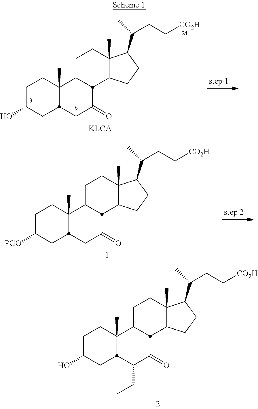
C1C(O)CC2C(C)(C1)C1CCC3(C)C(CCC3C(C)CC[CO2H])C1C(=O)C2.C1C([PGO])CC2C(C)(C1)C1CCC3(C)C(CCC3C(C)CC[CO2H])C1C(=O)C2.C1C(O)CC2C(C)(C1)C1CCC3(C)C(CCC3C(C)CC[CO2H])C1C(=O)C2CC
